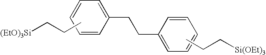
CCC[Si(OEt)3].C1=CC(CCC2=CC=CC=C2)=CC=C1.CCC[(EtO)3Si]
